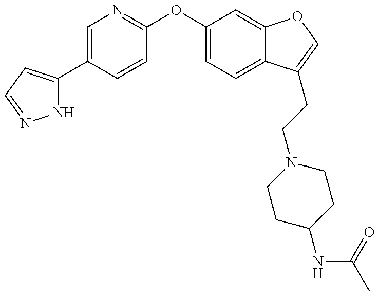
N1C(C2=CN=C(OC3=CC=C4C(=C3)OC=C4CCN3CCC(NC(=O)C)CC3)C=C2)=CC=N1
